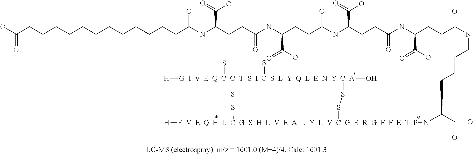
C(CCCCCCCCCCCCC(NC(CCC(NC(CCC(NC(CCC(NC(CCC(NCCCCC(C(O)=O)N[F  V  E  Q  H  L  C  G  S  H  L  V  E  A  L  Y  L  V  C  G  E  R  G  F  F  E  T  P]1([H])SS[G  I  V  E  Q  C  C  T  S  I  C  S  L  Y  Q  L  E  N  Y  C  A]2(O)([H])(SS2)SS1)=O)C(=O)O)=O)C(O)=O)=O)C(=O)O)=O)C(=O)O)=O)(=O)O
